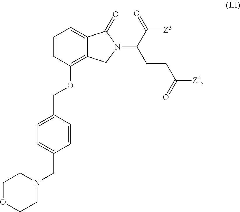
C1=CC(OCC2=CC=C(CN3CCOCC3)C=C2)=C2C(=C1)C(=O)N(C(C(=O)[Z3])CCC([Z4])=O)C2
